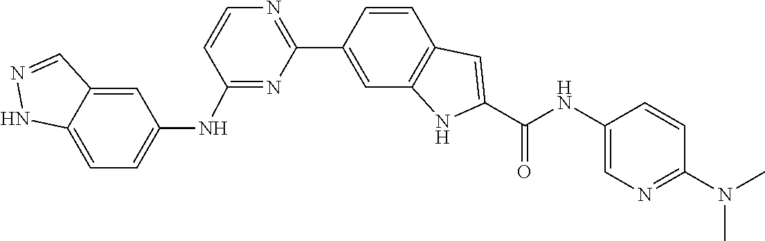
C1=CC2=C(C=C1C1=NC=CC(NC3=CC=C4NN=CC4=C3)=N1)NC(C(=O)NC1=CN=C(N(C)C)C=C1)=C2
